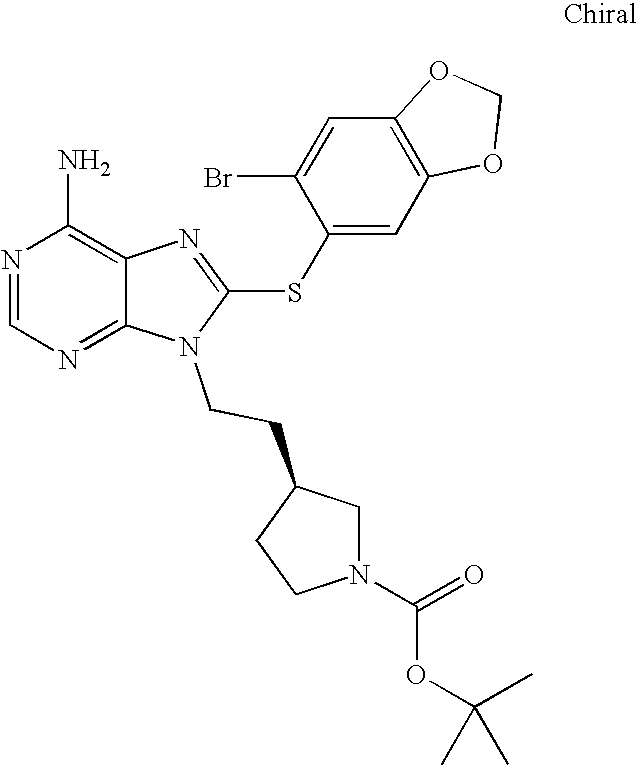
N1=CN=C2C(=C1N)N=C(SC1=CC3=C(C=C1Br)OCO3)N2CCC1CCN(C(=O)OC(C)(C)C)C1
